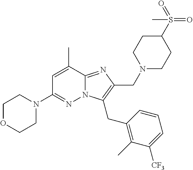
CC1=CC(N2CCOCC2)=NN2C1=NC(CN1CCC(S(=O)(=O)C)CC1)=C2CC1=C(C)C([CF3])=CC=C1
